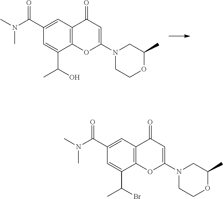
C1=C(C(N(C)C)=O)C=C(C(O)C)C2=C1C(=O)C=C(N1CCOC(C)C1)O2.C1=C(C(N(C)C)=O)C=C(C(Br)C)C2=C1C(=O)C=C(N1CCOC(C)C1)O2
